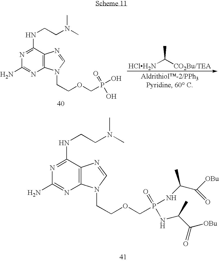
C1(NCCN(C)C)=NC(N)=NC2=C1N=CN2CCOCP(NC(C([OBu])=O)C)(=O)NC(C([OBu])=O)C.[HClH2N]C([CO2Bu/TEA])C.C1(NCCN(C)C)=NC(N)=NC2=C1N=CN2CCOCP(O)(=O)O
